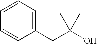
C1(CC(O)(C)C)=CC=CC=C1
